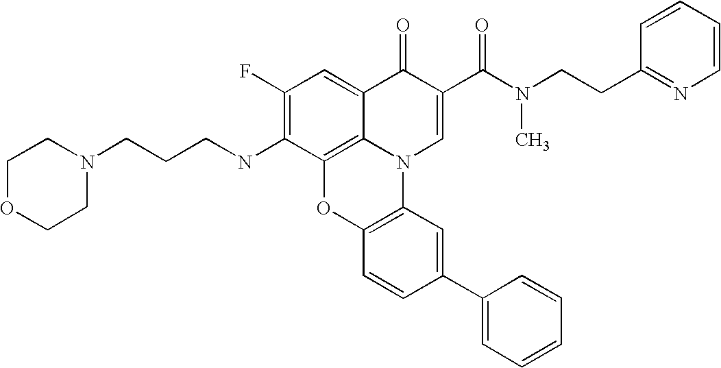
C1(F)=C(NCCCN2CCOCC2)C2=C3C(=C1)C(=O)C(C(N(CCC1=NC=CC=C1)C)=O)=CN3C1=C(O2)C=CC(C2=CC=CC=C2)=C1
